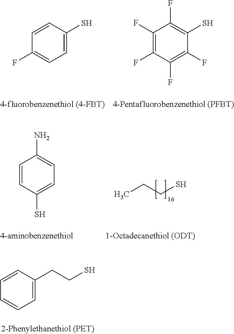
C1=C(S)C=CC(F)=C1.C1(F)=C(F)C(F)=C(F)C(F)=C1S.CCCS.C1=CC(S)=CC=C1N.C1=C(CCS)C=CC=C1
